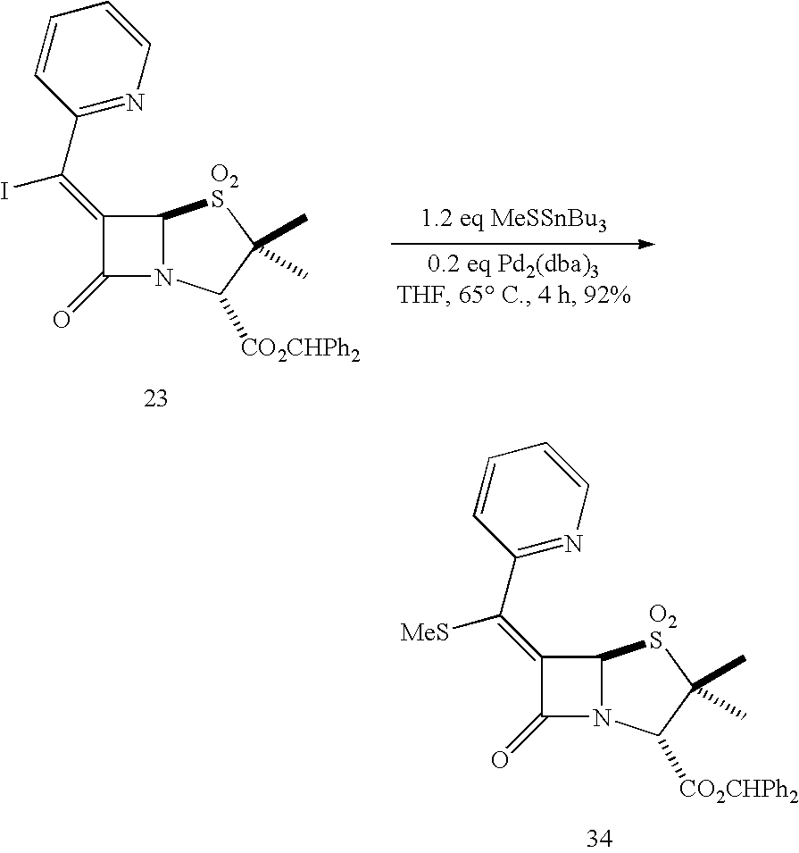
C1=CC(C(=C2C(=O)N3C2[O2S]C(C)(C)C3[CO2CHPh2])[MeS])=NC=C1.C1=CC(C(=C2C(=O)N3C2[O2S]C(C)(C)C3[CO2CHPh2])I)=NC=C1
